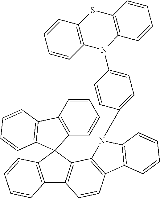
C12=C(C=CC=C1)C1(C3=C2C=CC2=C3N(C3=CC=C(N4C5=C(SC6=C4C=CC=C6)C=CC=C5)C=C3)C3=C2C=CC=C3)C2=C(C=CC=C2)C2=C1C=CC=C2
